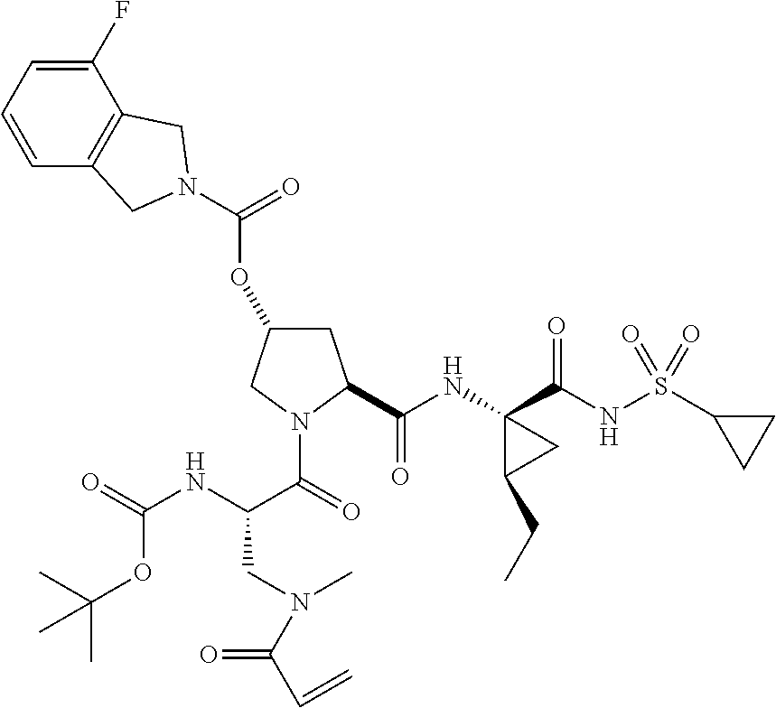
C(OC1CC(C(NC2(C(NS(C3CC3)(=O)=O)=O)C(CC)C2)=O)N(C(=O)C(NC(=O)OC(C)(C)C)CN(C(C=C)=O)C)C1)(N1CC2=C(C(F)=CC=C2)C1)=O
